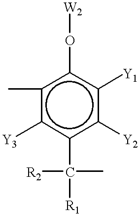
c1(C([R2])(C)[R1])c([Y2])c([Y1])c(O[W2])c(C)c1[Y3]
